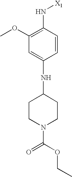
C1=C(NC2CCN(C(OCC)=O)CC2)C=CC(N[X1])=C1OC
